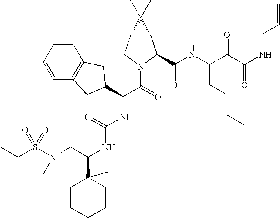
C(C)S(=O)(N(C)CC(NC(=O)NC(C(N1C(C(=O)NC(CCCC)C(=O)C(=O)NCC=C)C2C(C1)C2(C)C)=O)C1CC2=C(C=CC=C2)C1)C1(C)CCCCC1)=O
